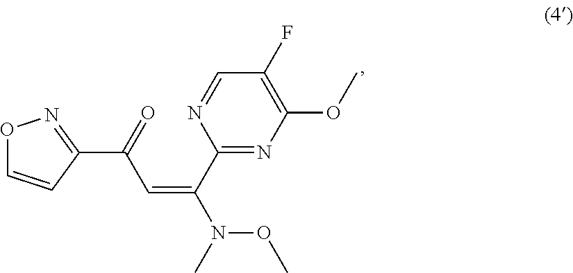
O1C=CC(C(C=C(C2=NC(OC)=C(F)C=N2)N(OC)C)=O)=N1
